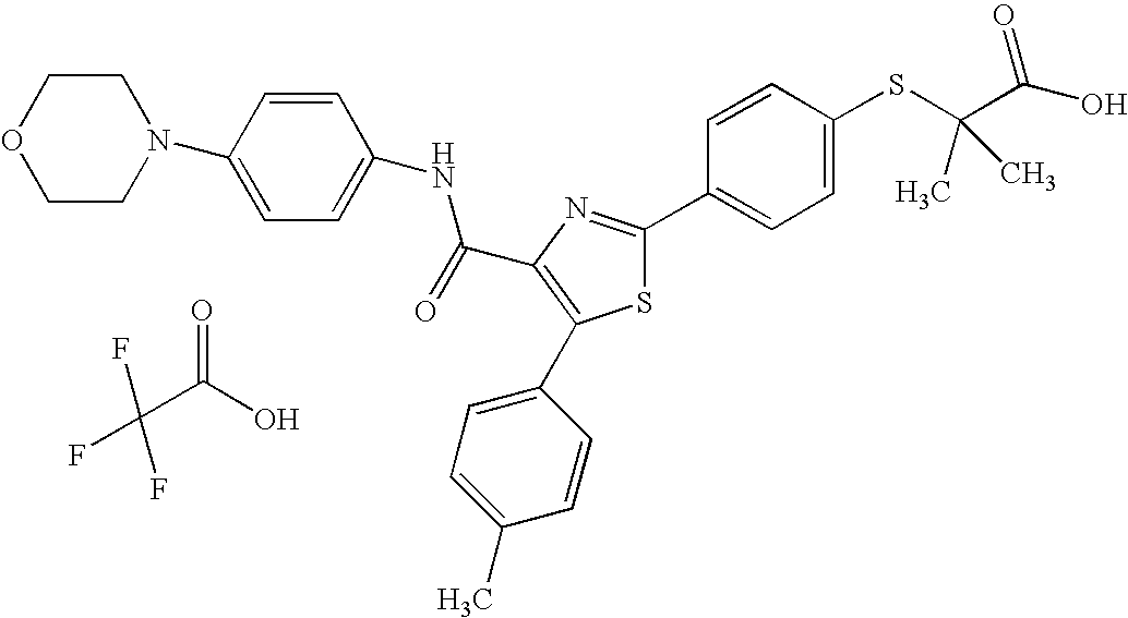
C(C1=C(C2=CC=C(C)C=C2)SC(C2=CC=C(SC(C(O)=O)(C)C)C=C2)=N1)(=O)NC1=CC=C(N2CCOCC2)C=C1.FC(C(O)=O)(F)F
